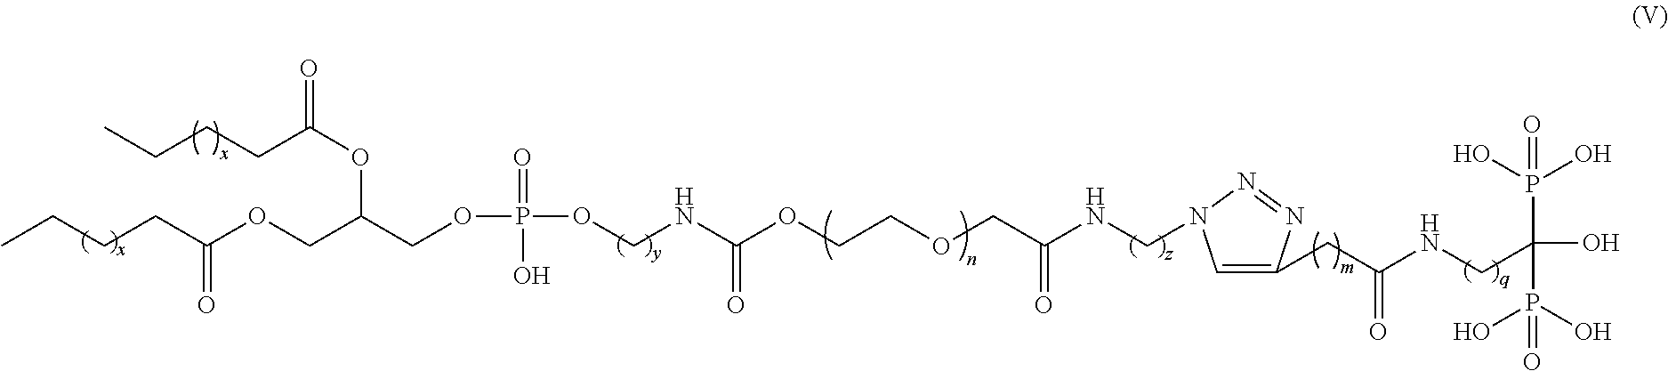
C(C(NCC(O)(P(O)(O)=O)P(O)(O)=O)=O)C1=CN(CNC(COCCOC(NCOP(OCC(COC(CCCC)=O)OC(=O)CCCC)(=O)O)=O)=O)N=N1
